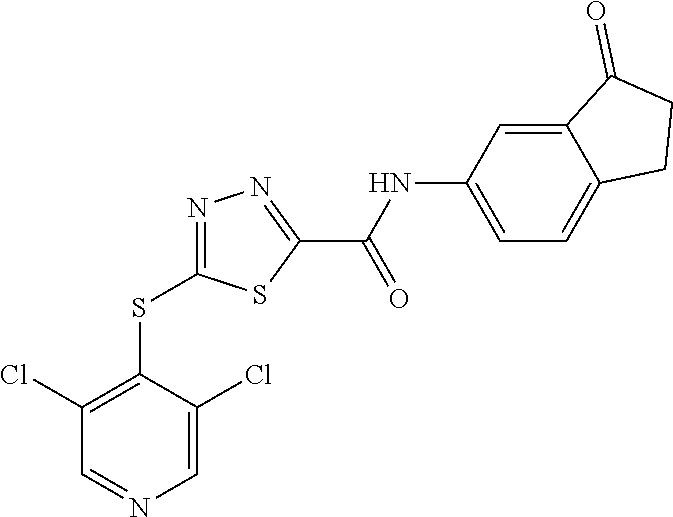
C1=C(Cl)C(SC2=NN=C(C(NC3=CC=C4C(=C3)C(=O)CC4)=O)S2)=C(Cl)C=N1
